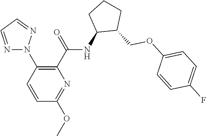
N1(C2=C(C(=O)NC3C(COC4=CC=C(F)C=C4)CCC3)N=C(OC)C=C2)N=CC=N1
